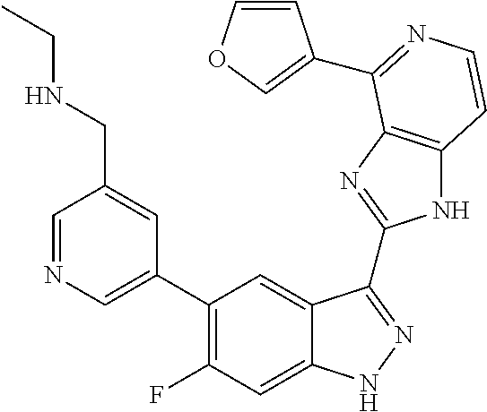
C1=C(C2=C(F)C=C3C(=C2)C(C2=NC4=C(N2)C=CN=C4C2=COC=C2)=NN3)C=C(CNCC)C=N1
